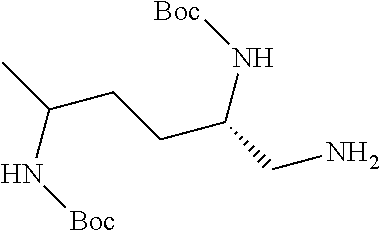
NCC(CCC(C)N[Boc])N[Boc]
